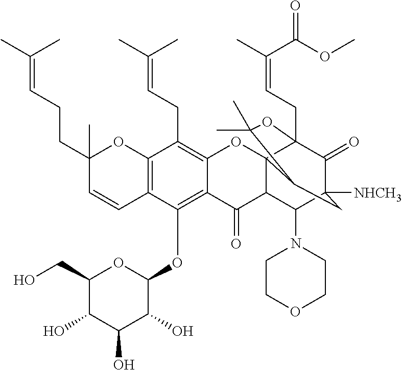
C1(O)C(CO)OC(OC2=C3C(=C(CC=C(C)C)C4=C2C=CC(C)(CCC=C(C)C)O4)OC24C(C3=O)C(N3CCOCC3)C3([NHCH3])C(=O)C2(CC=C(C)C(=O)OC)OC(C)(C)C4C3)C(O)C1O
